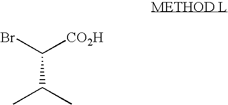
C(C(C)C)(Br)[CO2H]
